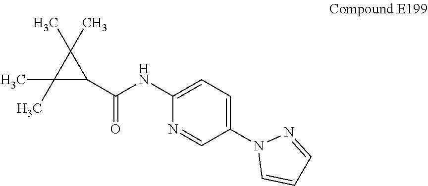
C1(NC(=O)C2C(C)(C)C2(C)C)=CC=C(N2C=CC=N2)C=N1
